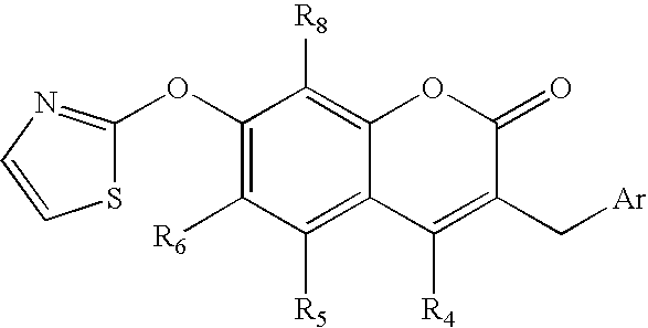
C1(OC2=NC=CS2)=C([R6])C([R5])=C2C(=C1[R8])OC(=O)C(C[Ar])=C2[R4]
